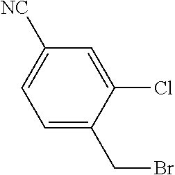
C1=C([NC])C=C(Cl)C(CBr)=C1
